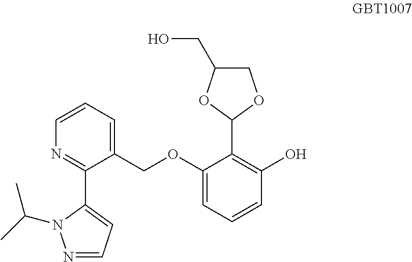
C1=CC=C(COC2=CC=CC(O)=C2C2OCC(CO)O2)C(C2=CC=NN2C(C)C)=N1
